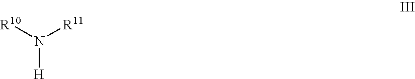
N([H])([R10])[R11]
